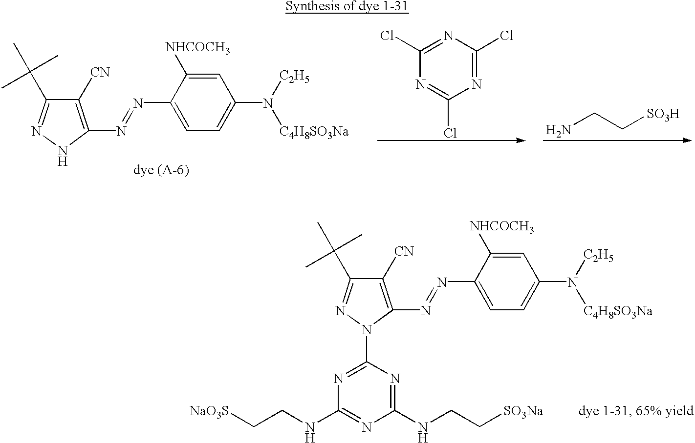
C1([CN])=C(N=NC2=CC=C(N([C2H5])[C4H8SO3Na])C=C2[NHCOCH3])N(C2=NC(NCC[NaO3S])=NC(NCC[SO3Na])=N2)N=C1C(C)(C)C.C1([CN])=C(N=NC2=CC=C(N([C2H5])[C4H8SO3Na])C=C2[NHCOCH3])NN=C1C(C)(C)C.NCC[SO3H].N1=C(Cl)N=C(Cl)N=C1Cl
